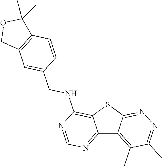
C12=NC=NC(NCC3=CC4=C(C=C3)C(C)(C)OC4)=C1SC1=NN=C(C)C(C)=C21
